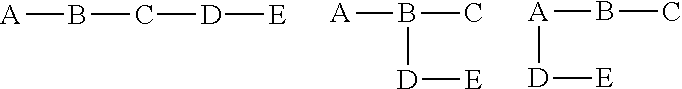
B([A])C[D][E].B([A])(C)[D][E].[A]([D][E])BC
